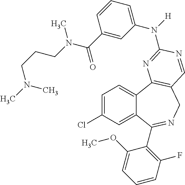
C1=C(Cl)C=C2C(=C1)C1=C(CN=C2C2=C(F)C=CC=C2OC)C=NC(N(C2=CC=CC(C(=O)N(CCCN(C)C)C)=C2)[H])=N1
